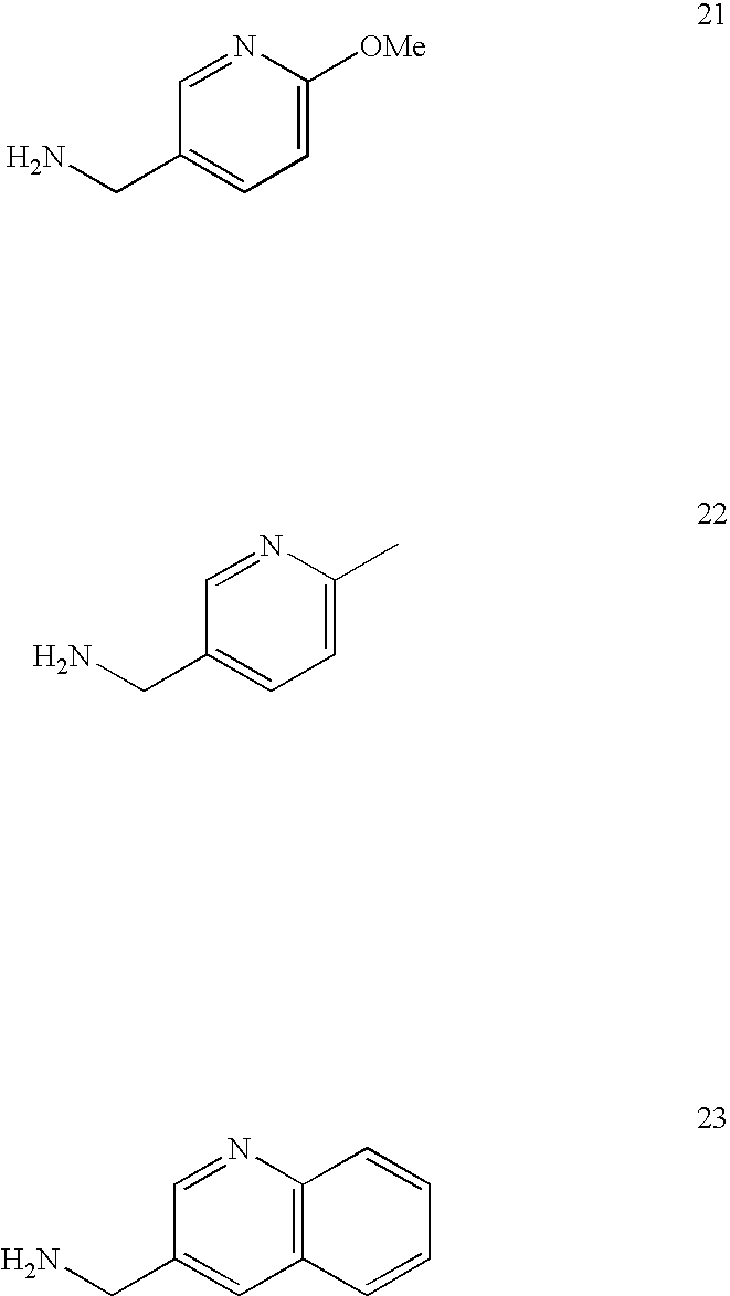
N1=CC(CN)=CC=C1[OMe].N1=CC(CN)=CC=C1C.N1=CC(CN)=CC2=C1C=CC=C2
